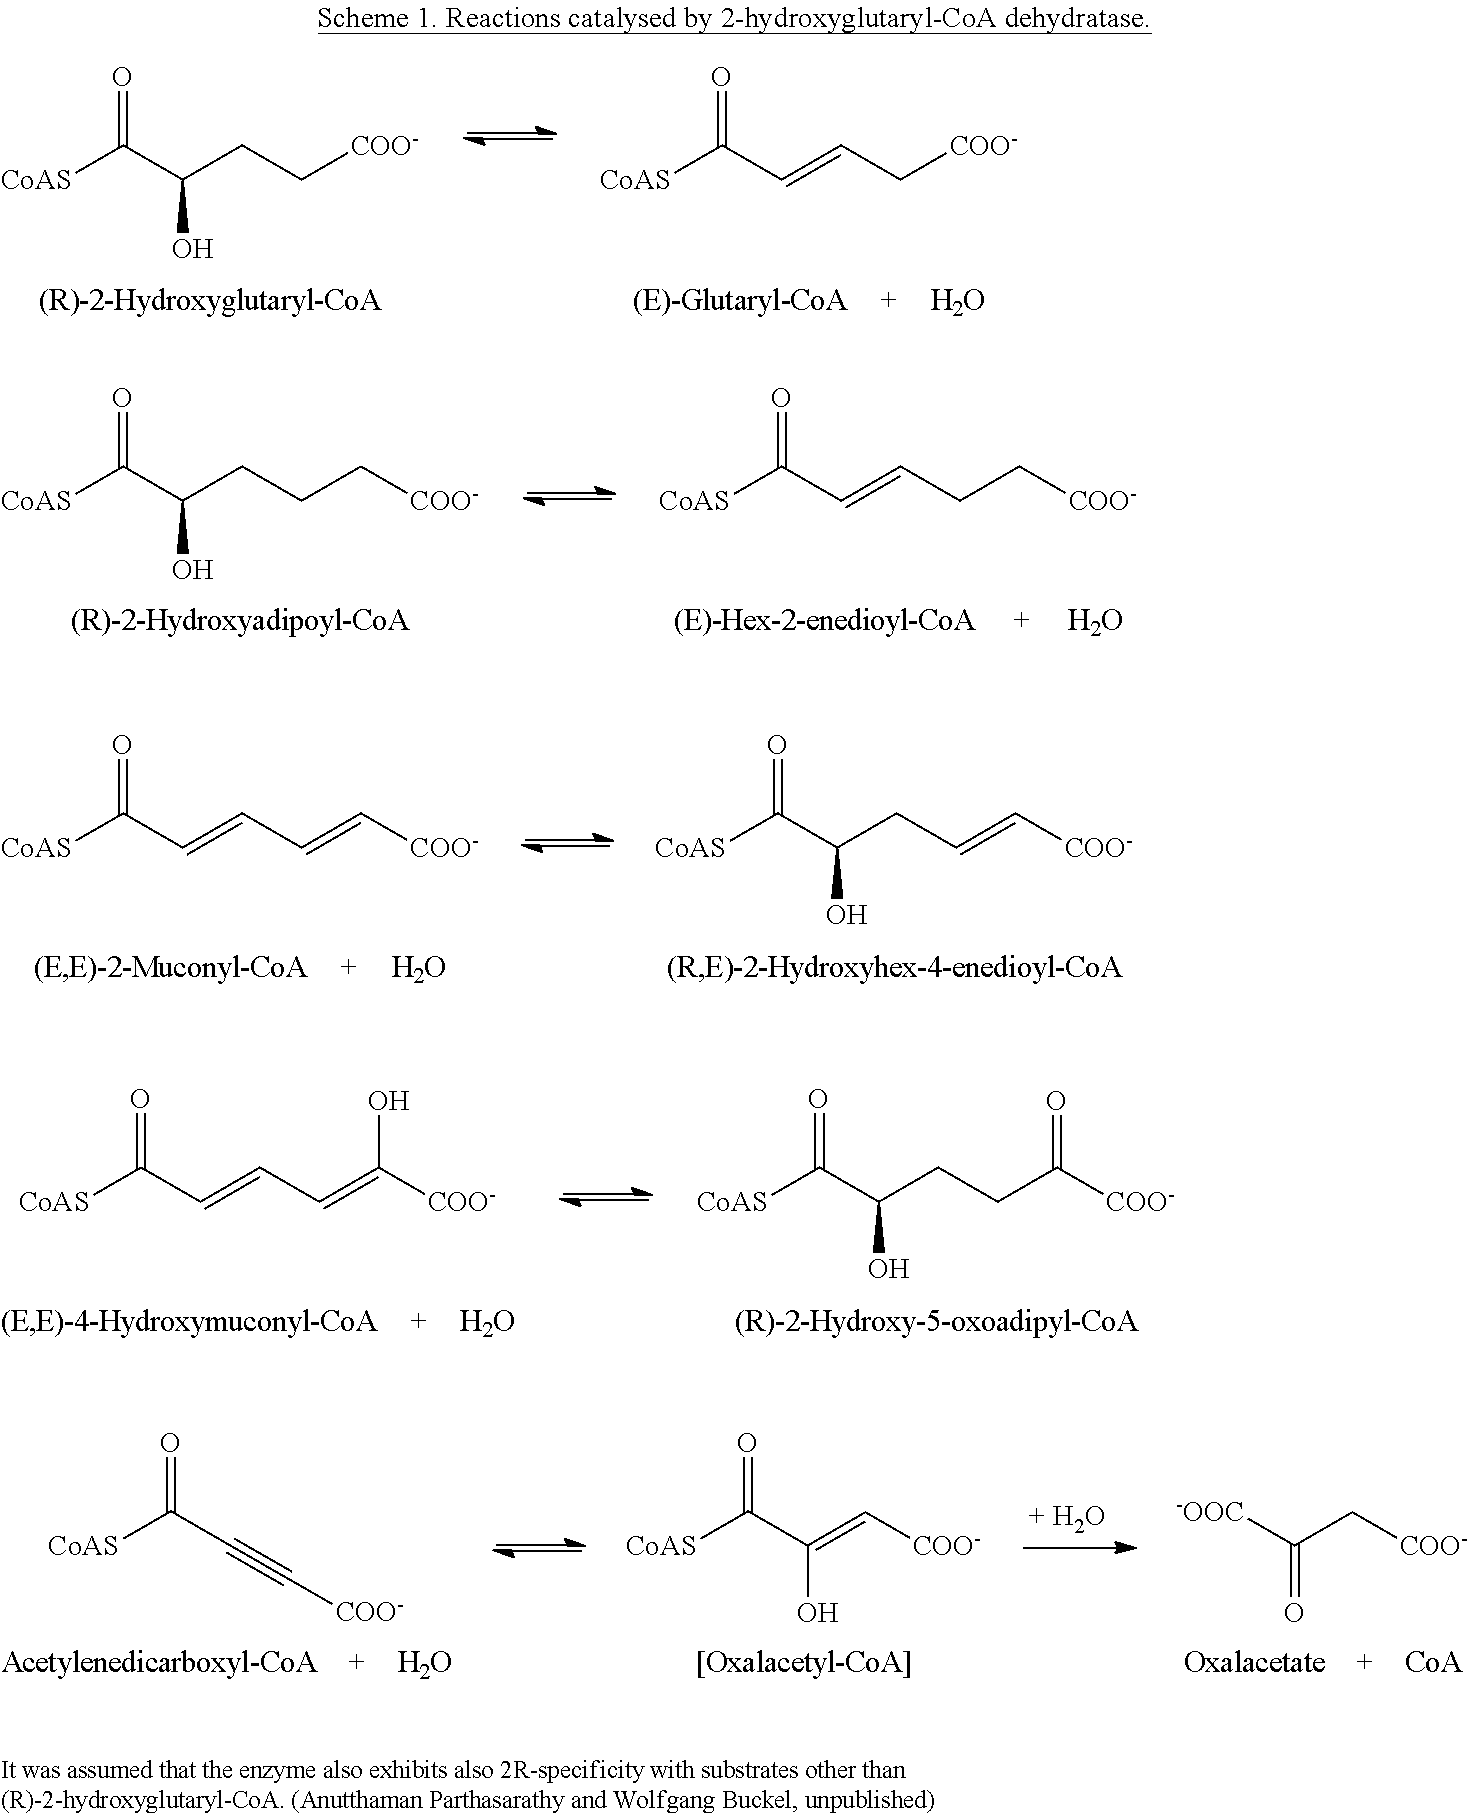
[CoAS]C(C(CC[COO-])O)=O.O.[CoAS]C(C=CC[COO-])=O.[CoAS]C(C(CCC[COO-])O)=O.O.[CoAS]C(C=CCC[COO-])=O.O.[CoAS]C(C=CC=C[COO-])=O.[CoAS]C(C(CC=C[COO-])O)=O.[CoAS]C(C(=C[COO-])O)=O.O.[CoAS]C(C#C[COO-])=O.[CoA].[-OOC]C(C[COO-])=O.O.[CoAS]C(C=CC=C([COO-])O)=O.[CoAS]C(C(CCC([COO-])=O)O)=O
